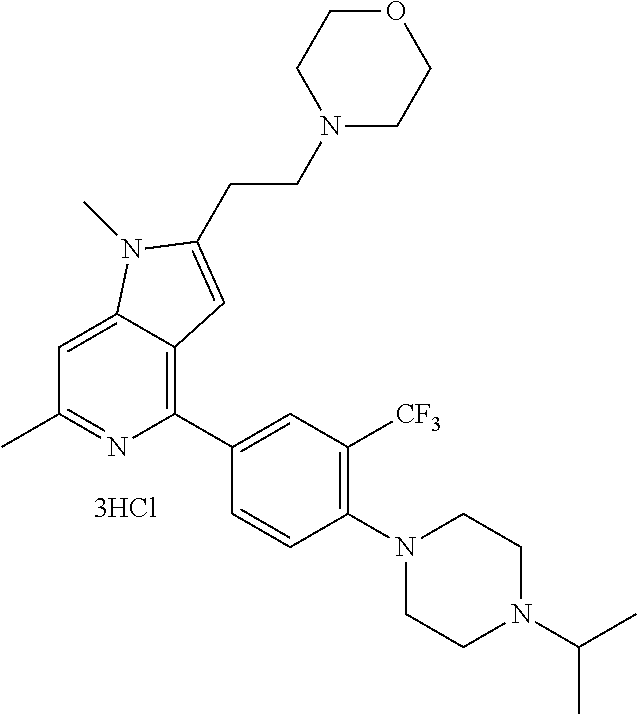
C1=C2C(=C(C3=CC([CF3])=C(N4CCN(C(C)C)CC4)C=C3)N=C1C)C=C(CCN1CCOCC1)N2C
